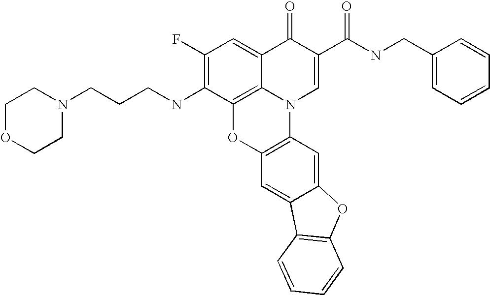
C1(F)=C(NCCCN2CCOCC2)C2=C3C(=C1)C(=O)C(C(NCC1=CC=CC=C1)=O)=CN3C1=C(O2)C=C2C(=C1)OC1=C2C=CC=C1
